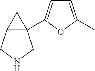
C1=C(C)OC(C23C(CNC2)C3)=C1
